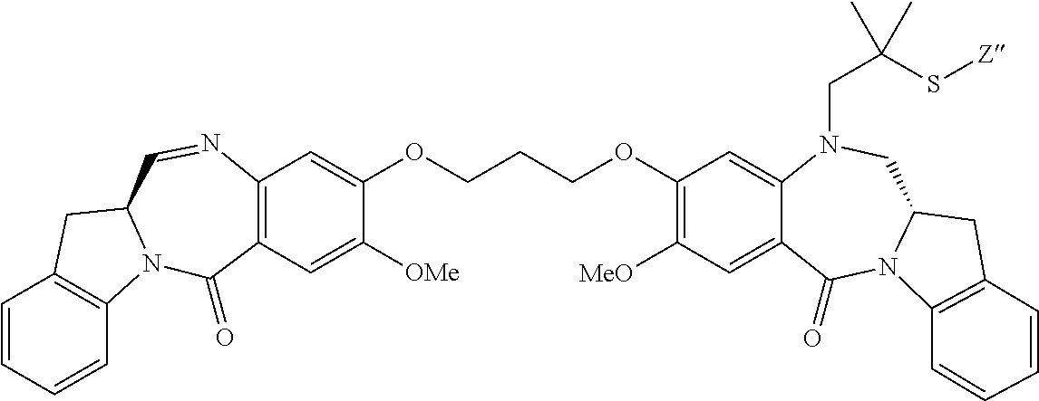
C1=CC=CC2=C1CC1N2C(=O)C2=C(N=C1)C=C(OCCCOC1=C([MeO])C=C3C(=C1)N(CC(S[Z])(C)C)CC1N(C3=O)C3=C(C1)C=CC=C3)C([OMe])=C2
